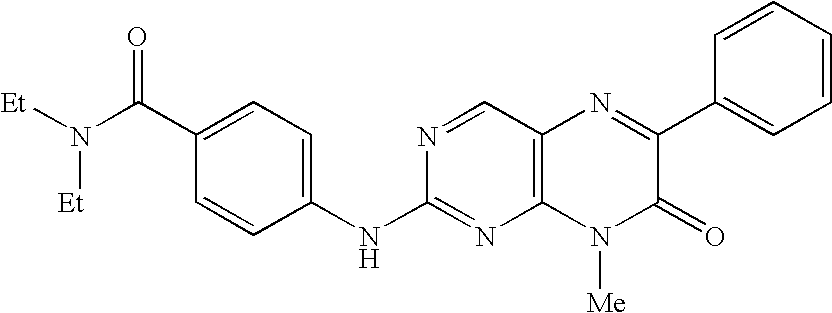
C(C1=CC=C(NC2=NC3=C(C=N2)N=C(C2=CC=CC=C2)C(=O)N3[Me])C=C1)(N([Et])[Et])=O
